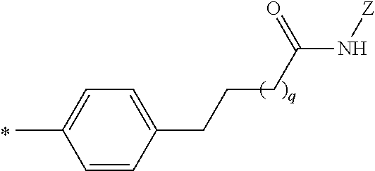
CC1=CC=C(CCCC(N[Z])=O)C=C1
